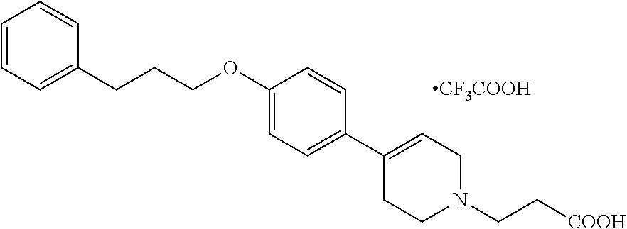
C1=CC=C(CCCOC2=CC=C(C3=CCN(CC[COOH])CC3)C=C2)C=C1.[CF3COOH]
